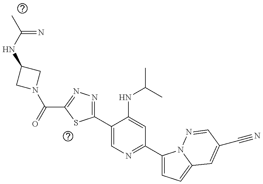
C1(C2=CN=C(C3=CC=C4N3N=CC(C#N)=C4)C=C2NC(C)C)=NN=C(C(N2CC(NC(=N)C)C2)=O)S1
